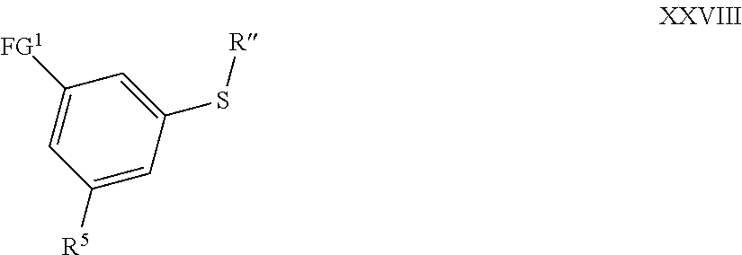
C1([R5])=CC(S[R])=CC([FG1])=C1
